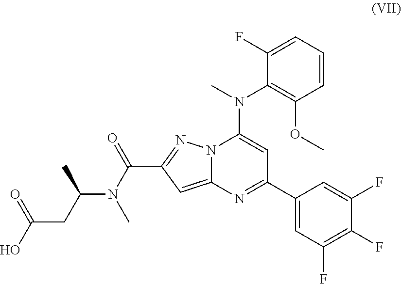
C1(C2=NC3=CC(C(N(C)C(CC(O)=O)C)=O)=NN3C(N(C)C3=C(OC)C=CC=C3F)=C2)=CC(F)=C(F)C(F)=C1
